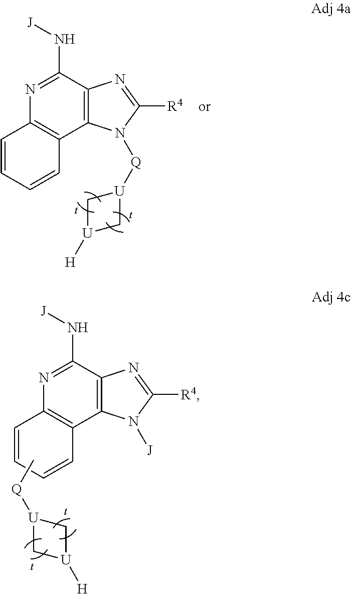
N1=C(N[J])C2=C(C3=C1C=CC=C3)N([J])C([R4])=N2.C[Q][U]1C[U]([H])C1.N1=C(N[J])C2=C(C3=C1C=CC=C3)N([Q][U]1C[U]([H])C1)C([R4])=N2
